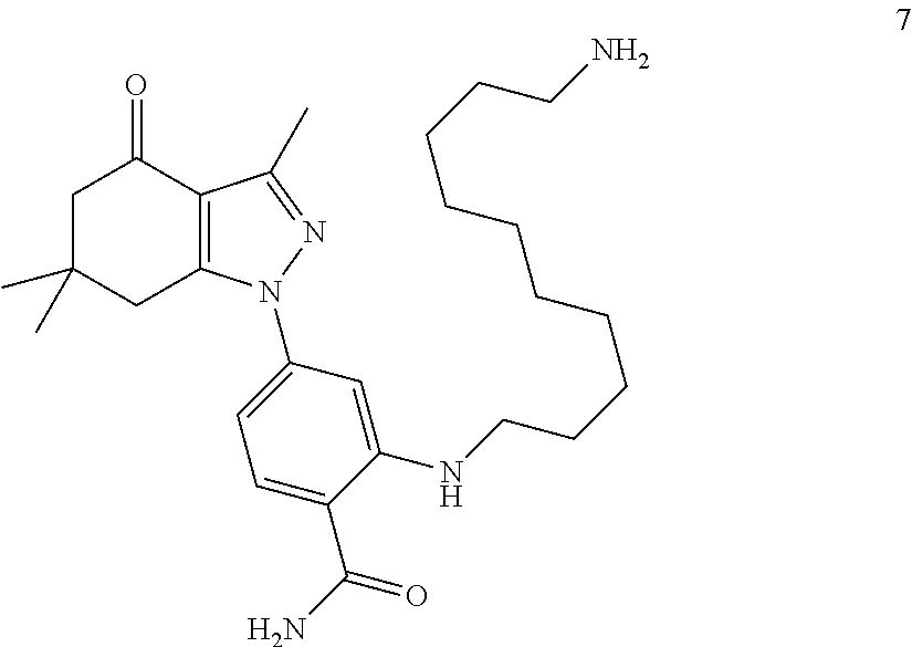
C1(=O)CC(C)(C)CC2=C1C(C)=NN2C1=CC=C(C(N)=O)C(NCCCCCCCCCCN)=C1
